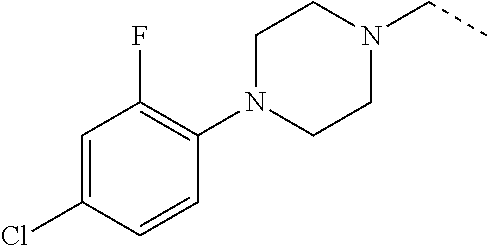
C1(N2CCN(CC)CC2)=C(F)C=C(Cl)C=C1
